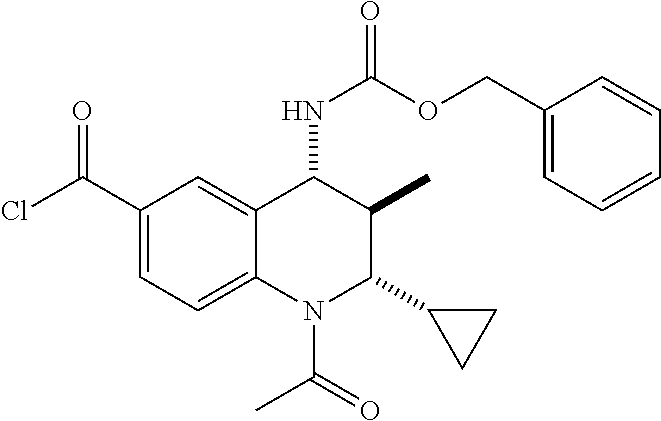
C1(C(Cl)=O)=CC=C2C(=C1)C(NC(=O)OCC1=CC=CC=C1)C(C)C(C1CC1)N2C(C)=O
